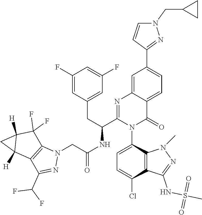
C1=C(N2C(=O)C3=CC=C(C4=NN(CC5CC5)C=C4)C=C3N=C2C(NC(CN2C3=C(C(C(F)F)=N2)C2([H])C([H])(C3(F)F)C2)=O)CC2=CC(F)=CC(F)=C2)C2=C(C(Cl)=C1)C(NS(C)(=O)=O)=NN2C
